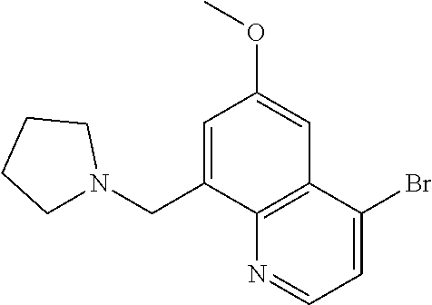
N1(CC2=CC(OC)=CC3=C2N=CC=C3Br)CCCC1
